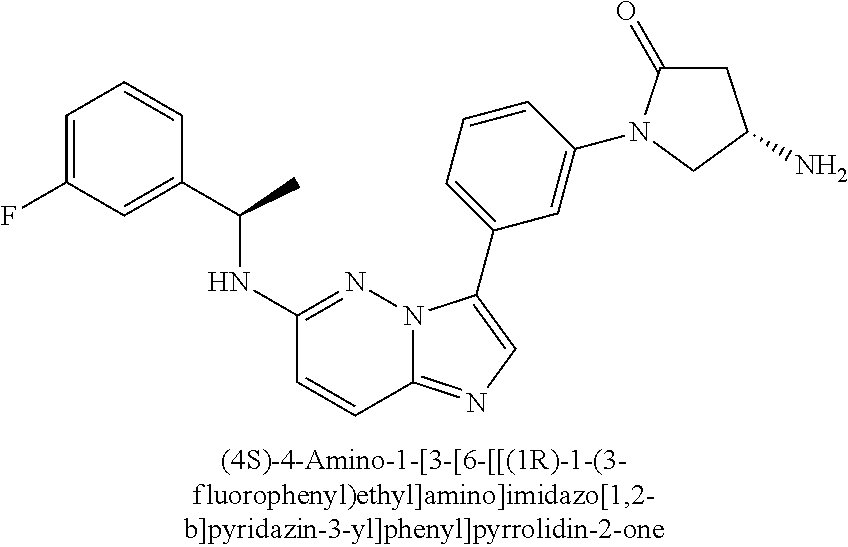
C1=C(F)C=C(C(NC2=NN3C(=NC=C3C3=CC=CC(N4C(=O)CC(N)C4)=C3)C=C2)C)C=C1
